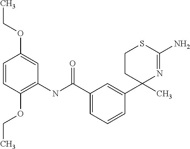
C1=CC(OCC)=C(NC(C2=CC=CC(C3(C)N=C(N)SCC3)=C2)=O)C=C1OCC
